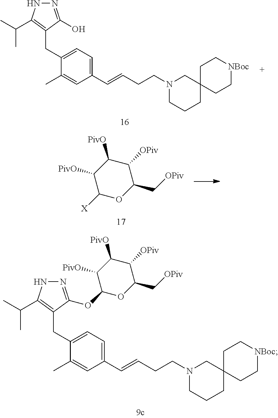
N1=C(OC2OC(C[OPiv])C([OPiv])C([PivO])C2[PivO])C(CC2=CC=C(C=CCCN3CCCC4(C3)CC[NBoc]CC4)C=C2C)=C(C(C)C)N1.N1=C(O)C(CC2=CC=C(C=CCCN3CCCC4(C3)CC[NBoc]CC4)C=C2C)=C(C(C)C)N1.C1(C[OPiv])C([OPiv])C([PivO])C([PivO])C([X])O1
